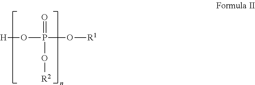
O([H])P(=O)(O[R1])O[R2]
